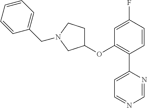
C1(OC2=C(C3=CC=NC=N3)C=CC(F)=C2)CCN(CC2=CC=CC=C2)C1
